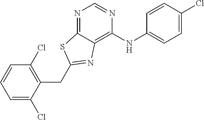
C1=C(Cl)C(CC2=NC3=C(NC4=CC=C(Cl)C=C4)N=CN=C3S2)=C(Cl)C=C1
